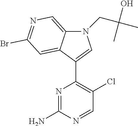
N1=C(N)N=CC(Cl)=C1C1=CN(CC(C)(O)C)C2=CN=C(Br)C=C12
